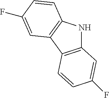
C12=C(C3=C(N1)C=CC(F)=C3)C=CC(F)=C2
